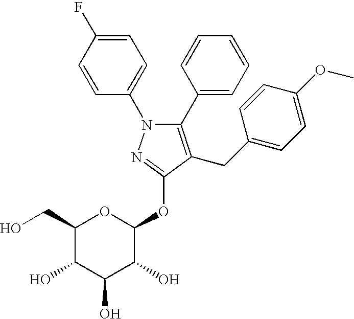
C1=C(F)C=CC(N2C(C3=CC=CC=C3)=C(CC3=CC=C(OC)C=C3)C(OC3OC(CO)C(O)C(O)C3O)=N2)=C1
